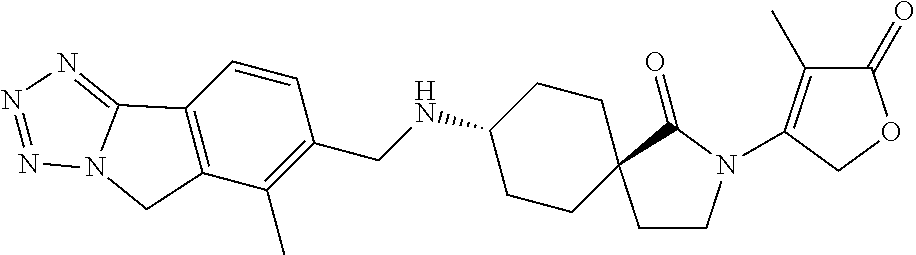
C1CN(C2=C(C)C(=O)OC2)C(=O)C12CCC(NCC1=C(C)C3=C(C=C1)C1=NN=NN1C3)CC2
